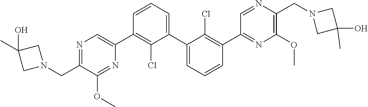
N1=C(CN2CC(C)(O)C2)C(OC)=NC(C2=C(Cl)C(C3=CC=CC(C4=NC(OC)=C(CN5CC(O)(C)C5)N=C4)=C3Cl)=CC=C2)=C1
